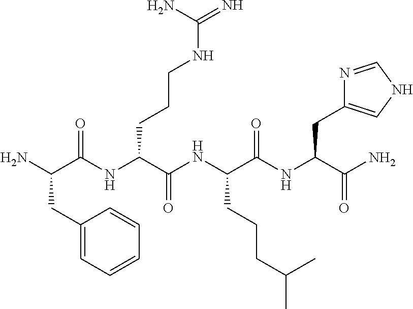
NC(C(NC(C(NC(C(NC(C(N)=O)CC1=CNC=N1)=O)CCCC(C)C)=O)CCCNC(=N)N)=O)CC1=CC=CC=C1
